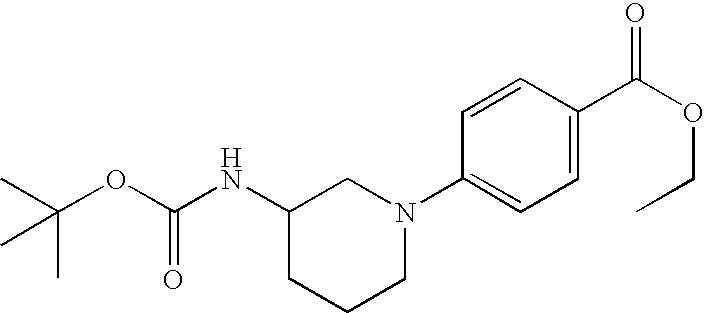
CC(OC(NC1CCCN(C2=CC=C(C(OCC)=O)C=C2)C1)=O)(C)C
